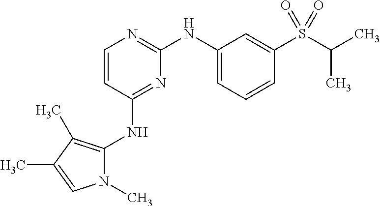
N1(C)C(NC2=NC(NC3=CC=CC(S(C(C)C)(=O)=O)=C3)=NC=C2)=C(C)C(C)=C1
